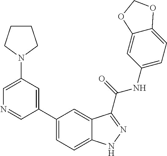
C1(N2CCCC2)=CN=CC(C2=CC=C3C(=C2)C(C(NC2=CC=C4C(=C2)OCO4)=O)=NN3)=C1
